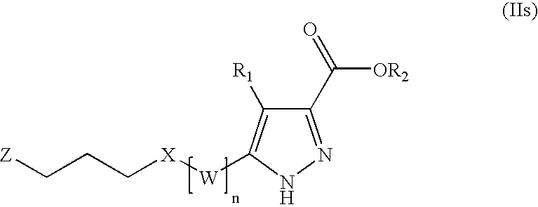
C1(C(=O)[OR2])=NNC([W][X]CCC[Z])=C1[R1]
